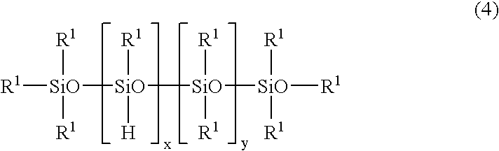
[R1][SiO]([SiO]([SiO]([SiO]([R1])([R1])[R1])([R1])[R1])([R1])[H])([R1])[R1]
